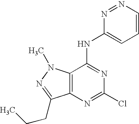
C12=C(N=C(Cl)N=C1NC1=CC=CN=N1)C(CCC)=NN2C
